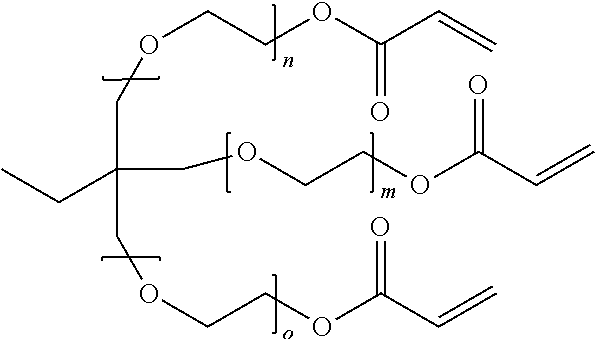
O(CCOC(C=C)=O)CC(COCCOC(C=C)=O)(CC)COCCOC(C=C)=O
